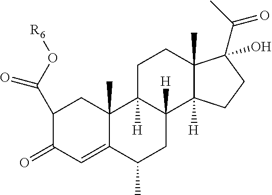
C1(C(O[R6])=O)C(=O)C=C2C(C)(C1)C1([H])C([H])(CC2C)C2([H])C(C)(CC1)C(C(=O)C)(O)CC2
